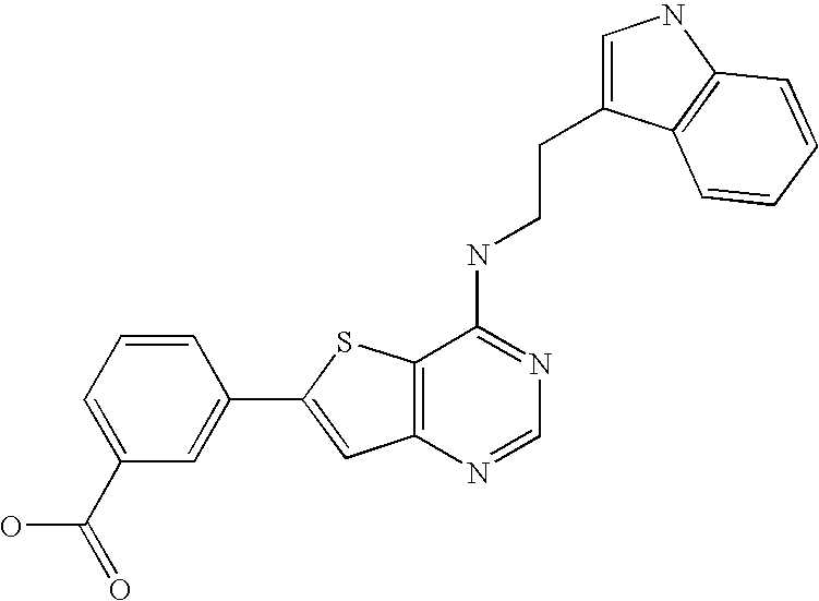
C1=CC=C(C(O)=O)C=C1C1=CC2=C(S1)C(NCCC1=CNC3=C1C=CC=C3)=NC=N2
